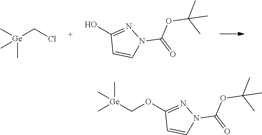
C[Ge](CCl)(C)C.OC1=NN(C(=O)OC(C)(C)C)C=C1.C[Ge](COC1=NN(C(=O)OC(C)(C)C)C=C1)(C)C
